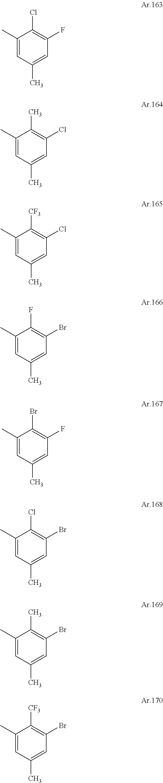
C1(C)=CC(C)=CC(F)=C1Cl.C1(C)=CC(C)=CC(Cl)=C1C.C1(C)=CC(C)=CC(Cl)=C1[CF3].C1(C)=CC(C)=CC(Br)=C1F.C1(C)=CC(C)=CC(F)=C1Br.C1(C)=CC(C)=CC(Br)=C1Cl.C1(C)=CC(C)=CC(Br)=C1C.C1(C)=CC(C)=CC(Br)=C1[CF3]
